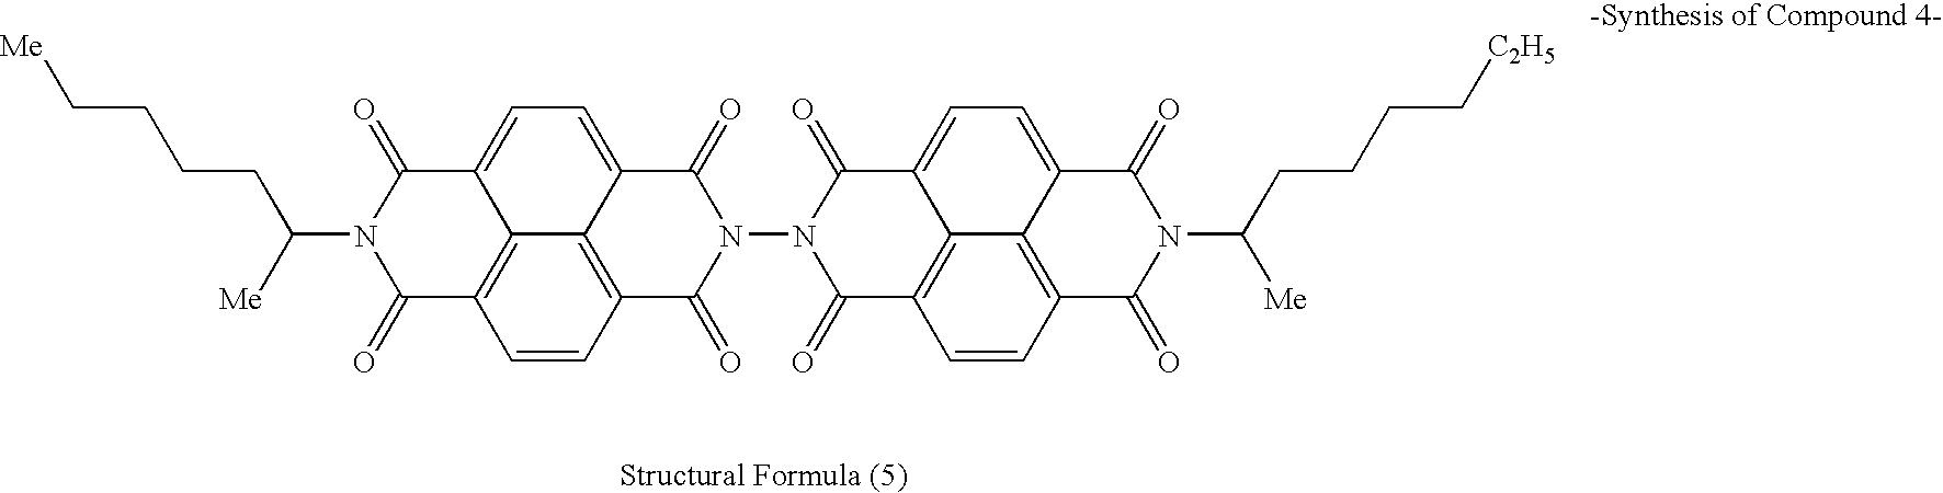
[Me]CCCCC(N1C(=O)C2=C3C(=CC=C4C3=C(C=C2)C(=O)N(N2C(=O)C3=C5C6=C(C(=O)N(C(CCCC[C2H5])[Me])C(=O)C6=CC=C5C2=O)C=C3)C4=O)C1=O)[Me]
